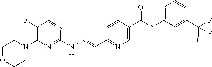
N(=CC1=NC=C(C(NC2=CC=CC(C(F)(F)F)=C2)=O)C=C1)NC1=NC(N2CCOCC2)=C(F)C=N1
